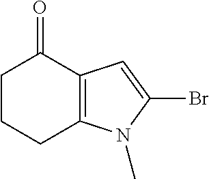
C12=C(N(C)C(Br)=C1)CCCC2=O
